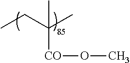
CCC(C)([CO]OC)C
